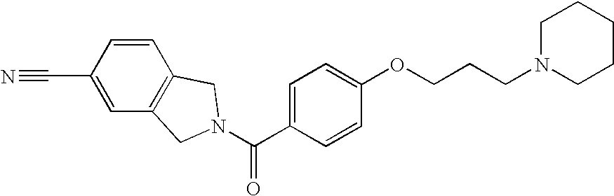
C(C1=CC=C(OCCCN2CCCCC2)C=C1)(=O)N1CC2=C(C1)C=CC(C#N)=C2
